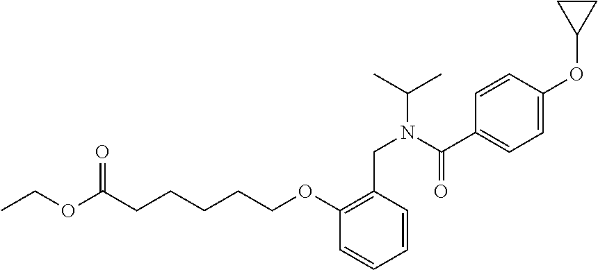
C(N(C(C)C)C(C1=CC=C(OC2CC2)C=C1)=O)C1=C(OCCCCCC(OCC)=O)C=CC=C1
